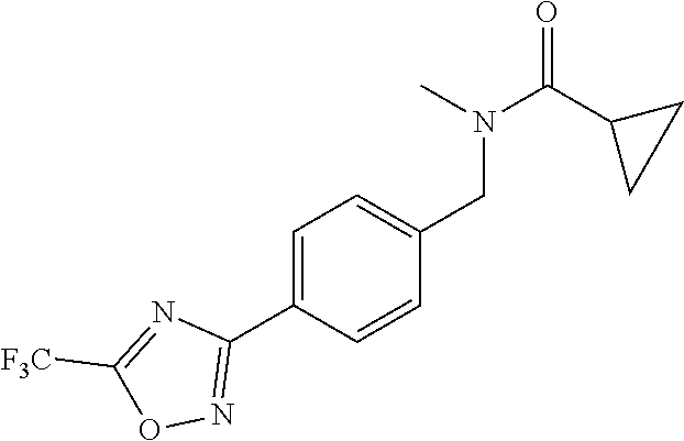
N1=C([F3C])ON=C1C1=CC=C(CN(C)C(C2CC2)=O)C=C1
